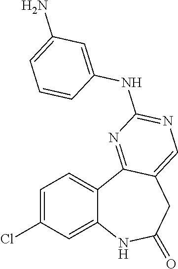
C1=C(Cl)C=C2C(=C1)C1=NC(NC3=CC(N)=CC=C3)=NC=C1CC(=O)N2
